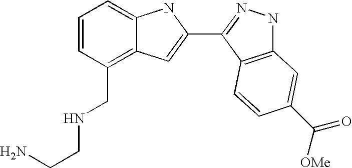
C1=CC(CNCCN)=C2C(=C1)NC(C1=NNC3=C1C=CC(C([OMe])=O)=C3)=C2
